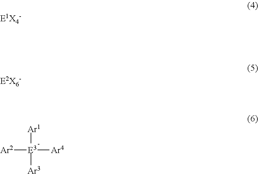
[Ar2][E3]([Ar4])([Ar1])[Ar3]
